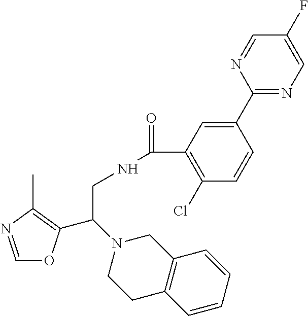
C1=NC(C)=C(C(N2CCC3=C(C2)C=CC=C3)CNC(=O)C2=C(Cl)C=CC(C3=NC=C(F)C=N3)=C2)O1
